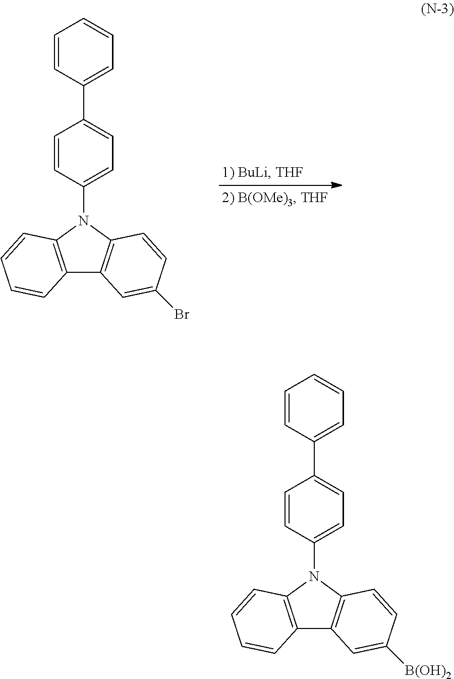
C1=CC(C2=CC=C(N3C4=C(C5=C3C=CC(Br)=C5)C=CC=C4)C=C2)=CC=C1.C1=CC(C2=CC=C(N3C4=C(C5=C3C=CC([B(OH)2])=C5)C=CC=C4)C=C2)=CC=C1
